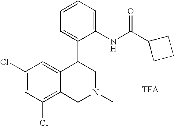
C1(Cl)=C2C(=CC(Cl)=C1)C(C1=CC=CC=C1NC(C1CCC1)=O)CN(C)C2
